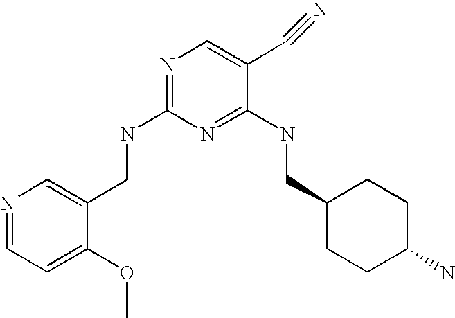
C1(CNC2=NC=C(C#N)C(NCC3CCC(N)CC3)=N2)=CN=CC=C1OC
